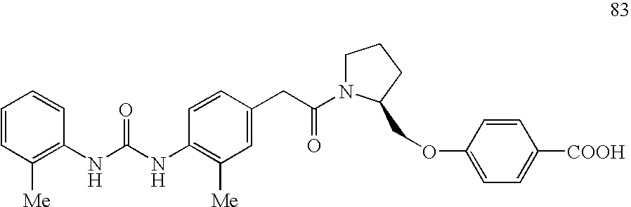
C1=CC([Me])=C(NC(NC2=C([Me])C=C(CC(=O)N3CCCC3COC3=CC=C([COOH])C=C3)C=C2)=O)C=C1
